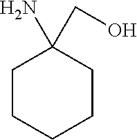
C1CCCCC1(N)CO
